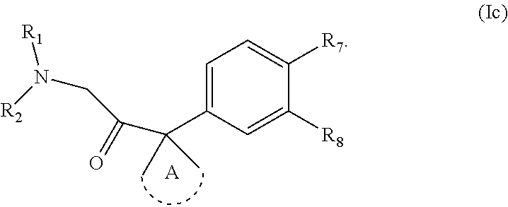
C1=C(C(C(=O)CN([R1])[R2])(C)C)C=C([R8])C([R7])=C1.[A]
